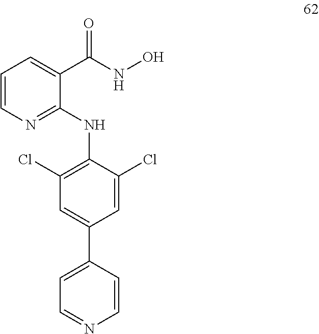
C1=CN=C(NC2=C(Cl)C=C(C3=CC=NC=C3)C=C2Cl)C(C(NO)=O)=C1
